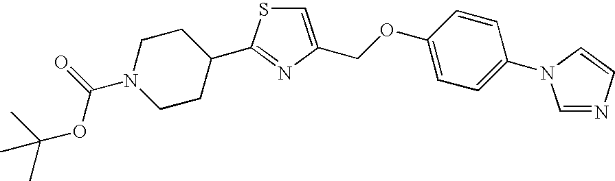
C1=C(COC2=CC=C(N3C=NC=C3)C=C2)N=C(C2CCN(C(=O)OC(C)(C)C)CC2)S1
